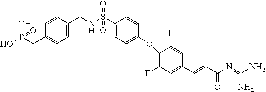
C1(CP(O)(O)=O)=CC=C(CNS(C2=CC=C(OC3=C(F)C=C(C=C(C(N=C(N)N)=O)C)C=C3F)C=C2)(=O)=O)C=C1
